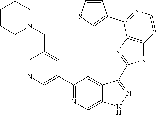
C1=NC=C(C2=NC=C3C(=C2)C(C2=NC4=C(N2)C=CN=C4C2=CSC=C2)=NN3)C=C1CN1CCCCC1
